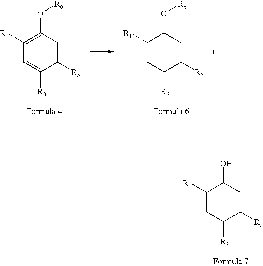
C1([R5])=CC(O[R6])=C([R1])C=C1[R3].C1([R5])CC(O[R6])C([R1])CC1[R3].C1([R5])CC(O)C([R1])CC1[R3]
